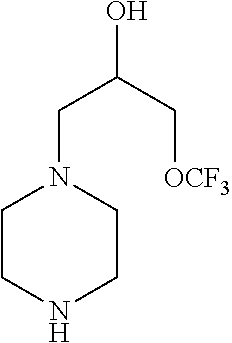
C1CNCCN1CC(C[OCF3])O
